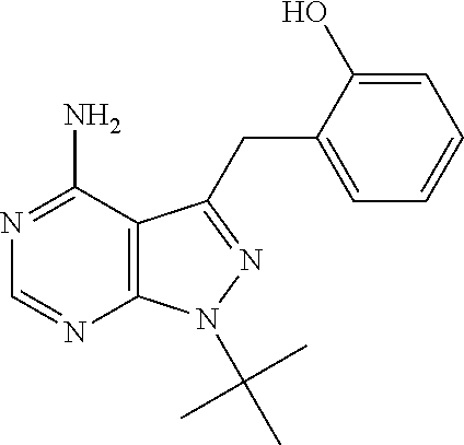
N1=C(N)C2=C(N=C1)N(C(C)(C)C)N=C2CC1=CC=CC=C1O
